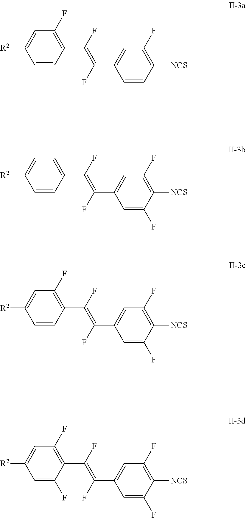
C1=CC(C(=C(C2=CC(F)=C([NCS])C=C2)F)F)=C(F)C=C1[R2].C1=CC(C(=C(C2=CC(F)=C([NCS])C(F)=C2)F)F)=CC=C1[R2].C1=CC(C(=C(C2=CC(F)=C([NCS])C(F)=C2)F)F)=C(F)C=C1[R2].C1=C(F)C(C(=C(C2=CC(F)=C([NCS])C(F)=C2)F)F)=C(F)C=C1[R2]
